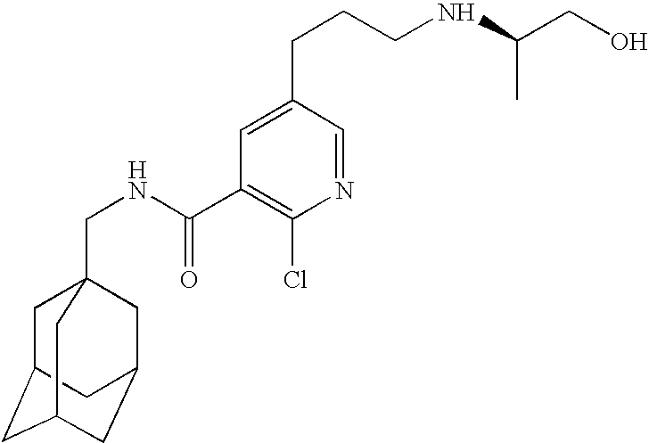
C1C2CC3CC(CC1(CNC(C1=C(Cl)N=CC(CCCNC(CO)C)=C1)=O)C3)C2
